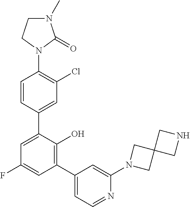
C1(N2C(=O)N(C)CC2)=C(Cl)C=C(C2=CC(F)=CC(C3=CC=NC(N4CC5(C4)CNC5)=C3)=C2O)C=C1
